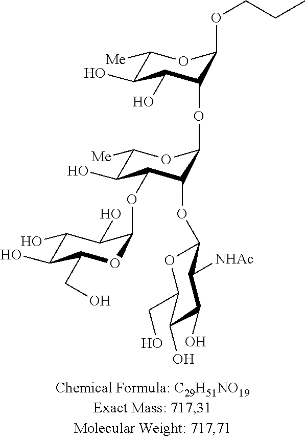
C1(O)C(O)C(CO)OC(OC2C(O)C([Me])OC(OC3C(O)C(O)C([Me])OC3OCCC)C2OC2OC(CO)C(O)C(O)C2[NHAc])C1O
